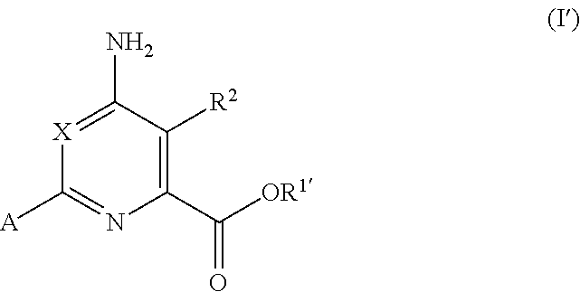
C1([A])=NC(C([OR1])=O)=C([R2])C(N)=[X]1
